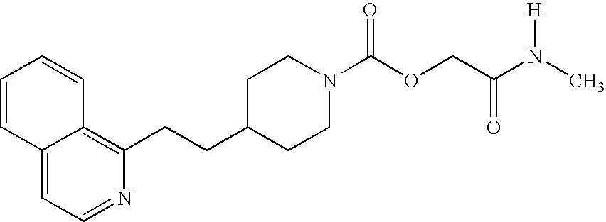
C1(CCC2=C3C(=CC=N2)C=CC=C3)CCN(C(OCC(=O)N([H])C)=O)CC1
